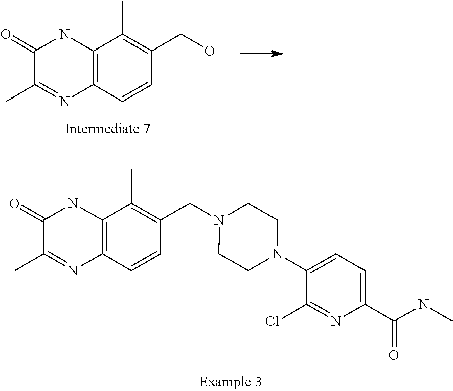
C12=C(C=CC(CO)=C1C)N=C(C)C(=O)N2.C12=C(C=CC(CN3CCN(C4=CC=C(C(NC)=O)N=C4Cl)CC3)=C1C)N=C(C)C(=O)N2
